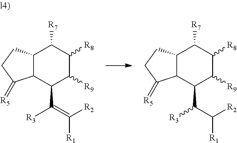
C12C(C(C([R3])=C([R2])[R1])C([R9])C([R8])C1[R7])C(=[R5])CC2.C12C(C(C([R3])C([R2])[R1])C([R9])C([R8])C1[R7])C(=[R5])CC2
